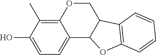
C12=C(C)C(O)=CC=C1C1C(CO2)C2=C(O1)C=CC=C2
